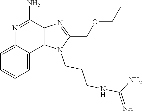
N1=C(N)C2=C(C3=CC=CC=C13)N(CCCNC(N)=N)C(COCC)=N2
